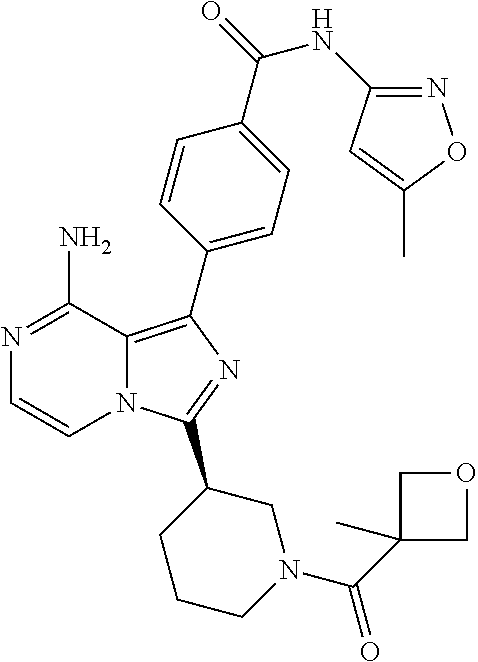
N12C(=C(C3=CC=C(C(=O)NC4=NOC(C)=C4)C=C3)N=C1C1CCCN(C(C3(C)COC3)=O)C1)C(N)=NC=C2
